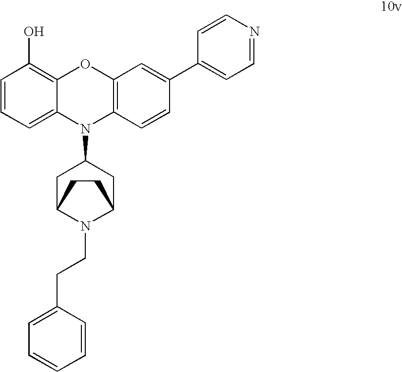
C1=CC=C2C(=C1O)OC1=C(N2C2CC3N(CCC4=CC=CC=C4)C(C2)CC3)C=CC(C2=CC=NC=C2)=C1
